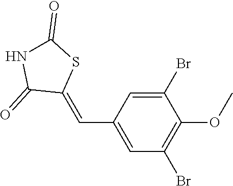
C1(C=C2SC(=O)NC2=O)=CC(Br)=C(OC)C(Br)=C1
